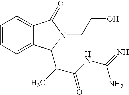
C12=CC=CC=C1C(=O)N(CCO)C2C(C(NC(=N)N)=O)C
